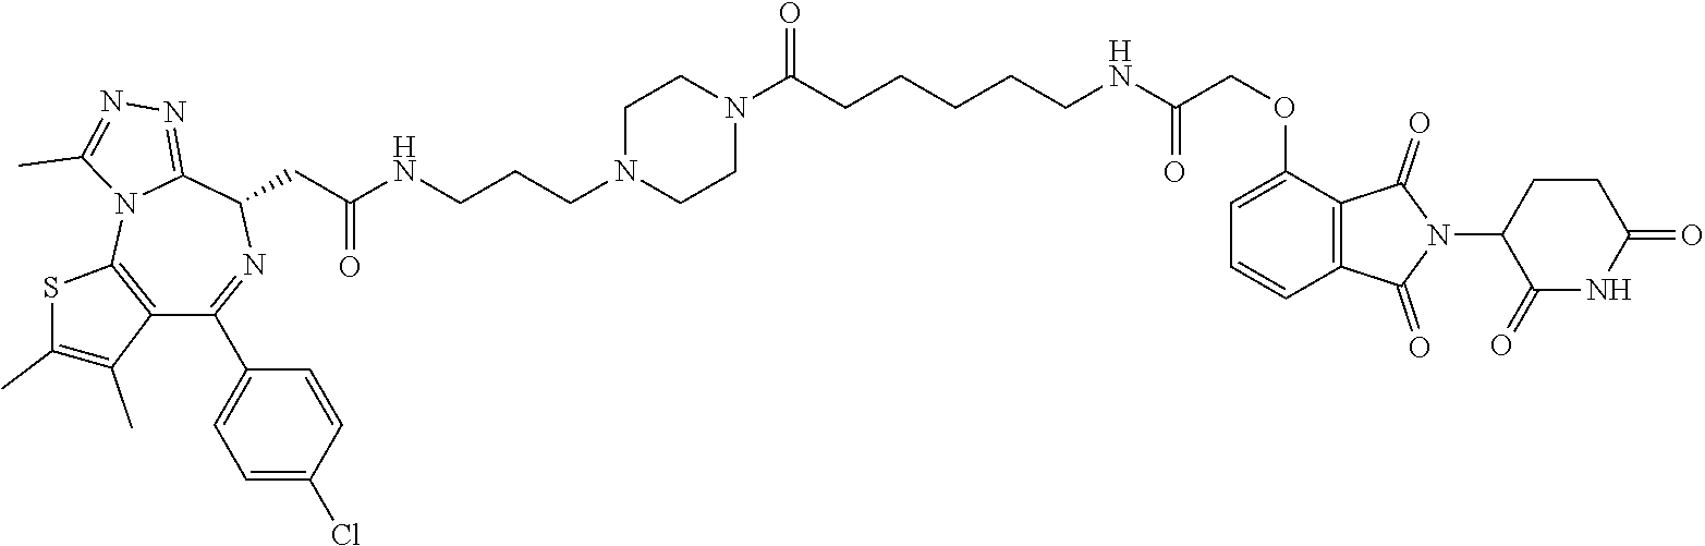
C(CNC(COC1=CC=CC2=C1C(=O)N(C1C(=O)NC(=O)CC1)C2=O)=O)CCCC(N1CCN(CCCNC(CC2N=C(C3=CC=C(Cl)C=C3)C3=C(N4C2=NN=C4C)SC(C)=C3C)=O)CC1)=O
